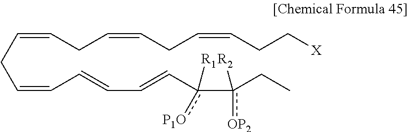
C(CC=CC=CC=Cc(-c(CC)([R2])[OP2])([R1])[P1O])=CCC=CCC=CCC[X]
